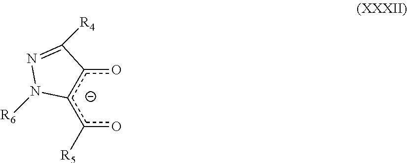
c1(o)c(c(o)[R5])N([R6])N=C1[R4]
